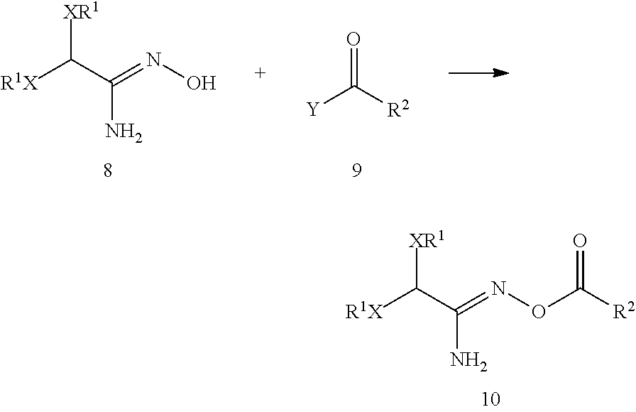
[R1X]C(C(=NO)N)[XR1].[Y]C([R2])=O.[R1X]C(C(=NOC([R2])=O)N)[XR1]
